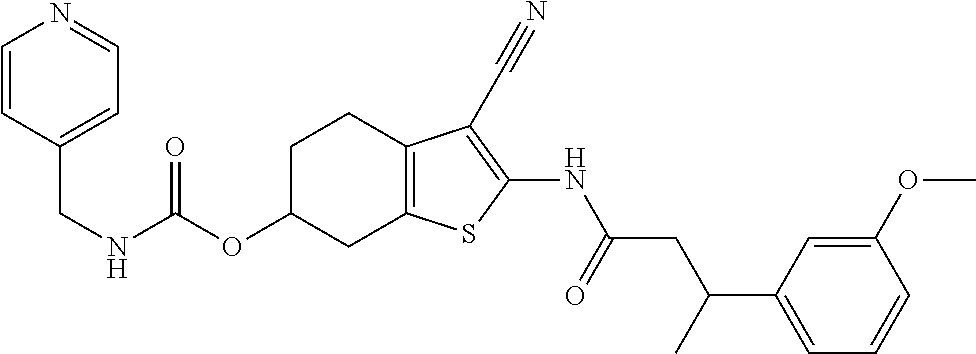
O(C1CC2=C(CC1)C(C#N)=C(NC(CC(C1=CC=CC(OC)=C1)C)=O)S2)C(NCC1=CC=NC=C1)=O
